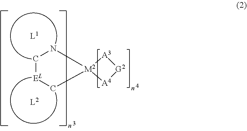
C1[EL]CN[M2]12[A4][G2][A3]2
